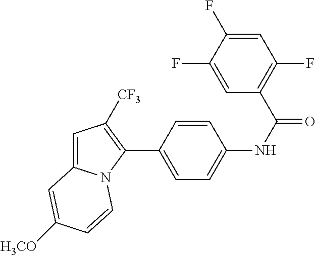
C1(C2=CC=C(NC(=O)C3=C(F)C=C(F)C(F)=C3)C=C2)=C([CF3])C=C2N1C=CC([H3CO])=C2
